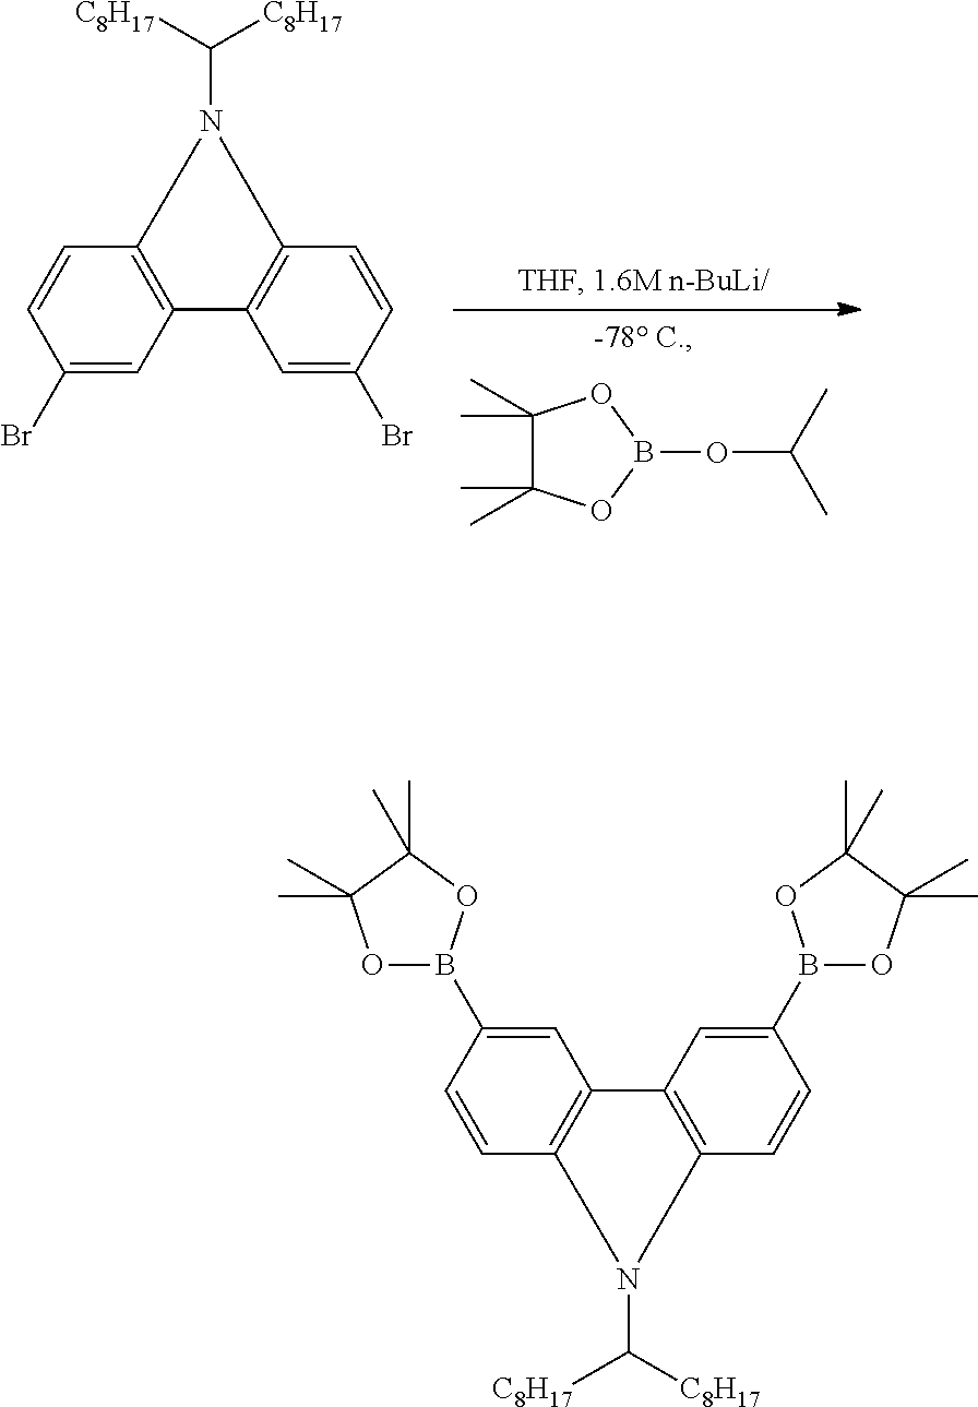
C1(C)(C)C(C)(C)OB(OC(C)C)O1.C1(Br)=CC2=C(C=C1)N(C([C8H17])[C8H17])C1=C2C=C(Br)C=C1.C1(B2OC(C)(C)C(C)(C)O2)=CC2=C(C=C1)N(C([C8H17])[C8H17])C1=C2C=C(B2OC(C)(C)C(C)(C)O2)C=C1
